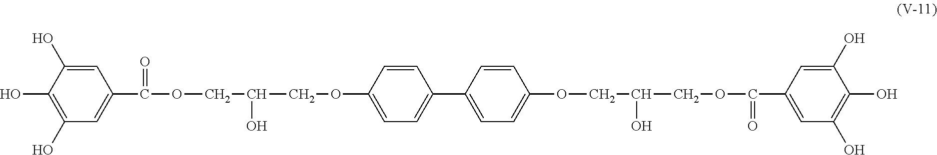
C1(O)=C(O)C=C(C(=O)OCC(COC2=CC=C(C3=CC=C(OCC(COC(=O)C4=CC(O)=C(O)C(O)=C4)O)C=C3)C=C2)O)C=C1O
